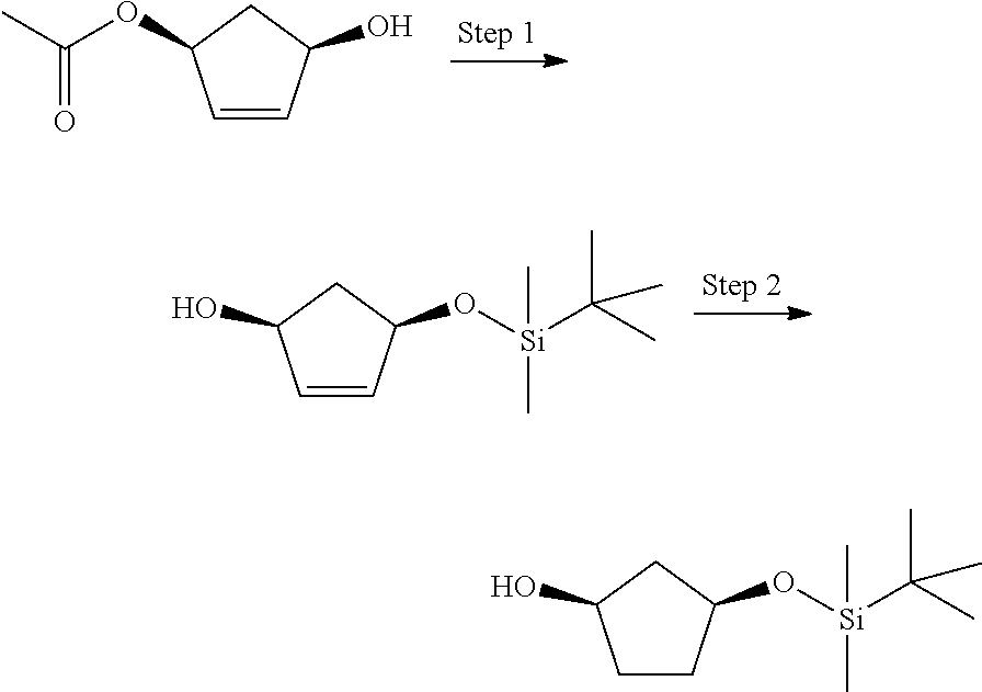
C1=CC(O)CC1OC(C)=O.C1=CC(O[Si](C(C)(C)C)(C)C)CC1O.C1CC(O[Si](C(C)(C)C)(C)C)CC1O
